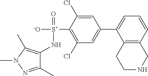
C1(N[S+]([-O])(=O)C2=C(Cl)C=C(C3=CC=CC4=C3CCNC4)C=C2Cl)=C(C)N(C)N=C1C
